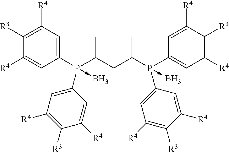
C1([R3])=C([R4])C=C(P(C(C)CC(C)P(C2=CC([R4])=C([R3])C([R4])=C2)(->B)C2=CC([R4])=C([R3])C([R4])=C2)(C2=CC([R4])=C([R3])C([R4])=C2)->B)C=C1[R4]
